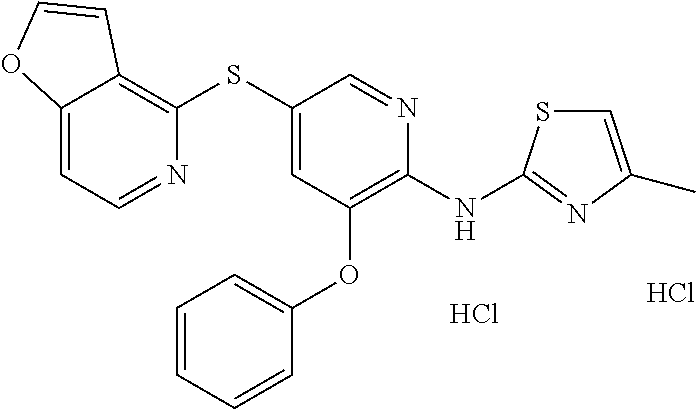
Cl.C1(SC2=CC(OC3=CC=CC=C3)=C(NC3=NC(C)=CS3)N=C2)=C2C(=CC=N1)OC=C2.Cl
